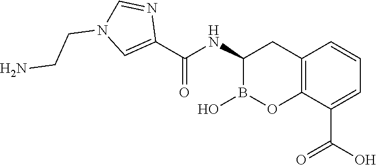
C12=C(C(C(O)=O)=CC=C1)OB(O)C(NC(=O)C1=CN(CCN)C=N1)C2
